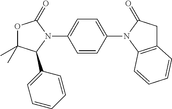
O1C(C)(C)C(C2=CC=CC=C2)N(C2=CC=C(N3C(=O)CC4=C3C=CC=C4)C=C2)C1=O
